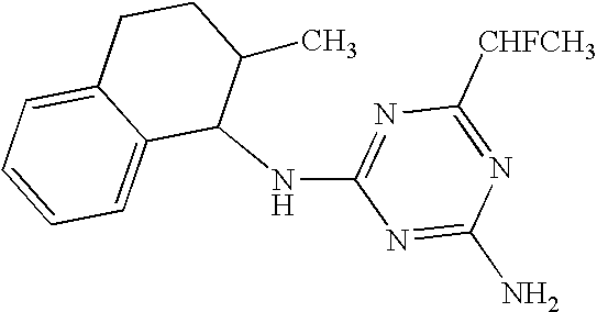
C1(NC2=NC([CHFCH3])=NC(N)=N2)C(C)CCC2=CC=CC=C12
